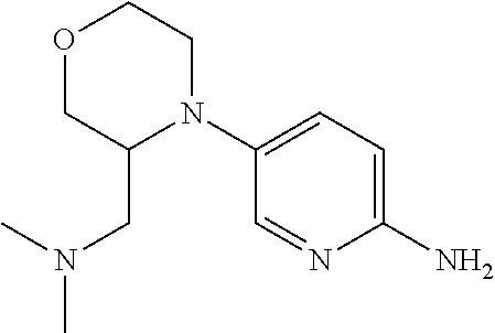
N1(C2=CC=C(N)N=C2)CCOCC1CN(C)C
